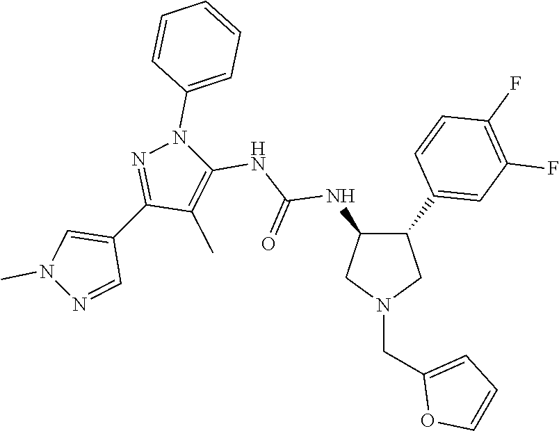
C1(C2=CC(F)=C(F)C=C2)C(NC(NC2=C(C)C(C3=CN(C)N=C3)=NN2C2=CC=CC=C2)=O)CN(CC2=CC=CO2)C1
